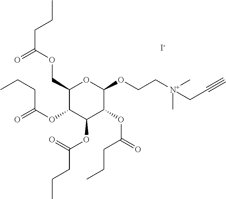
C1(COC(CCC)=O)C(OC(=O)CCC)C(OC(CCC)=O)C(OC(=O)CCC)C(OCC[N+](C)(CC#C)C)O1.[I-]
